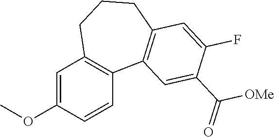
C1=C(OC)C=CC2=C1CCCC1=C2C=C(C(=O)[OMe])C(F)=C1
